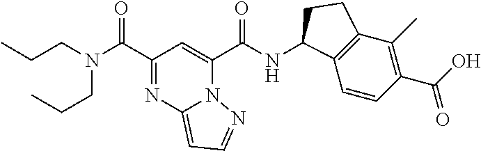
N(C(C1=NC2=CC=NN2C(C(NC2C3=C(C(C)=C(C(O)=O)C=C3)CC2)=O)=C1)=O)(CCC)CCC
